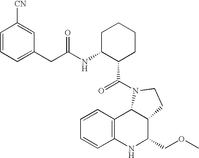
C1=CC2=C(C=C1)NC(COC)C1C2N(C(=O)C2CCCCC2NC(CC2=CC=CC([CN])=C2)=O)CC1
